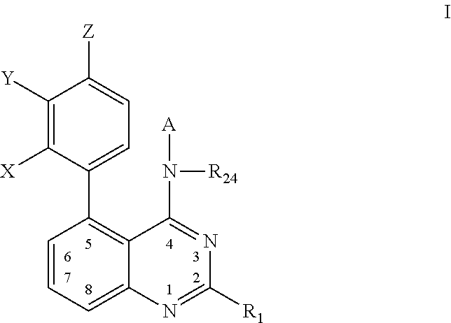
C1=CC=C2C(=C1C1=CC=C([Z])C([Y])=C1[X])C(N([R24])[A])=NC([R1])=N2
